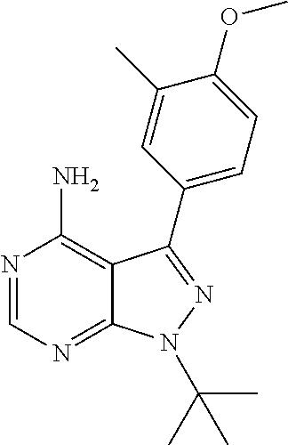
C12=NC=NC(N)=C1C(C1=CC=C(OC)C(C)=C1)=NN2C(C)(C)C
